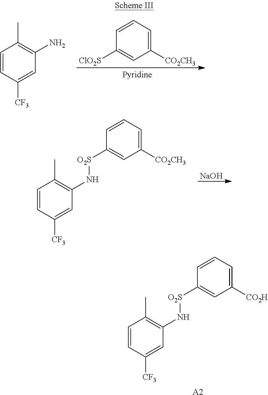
[CF3]C1=CC(N[O2S]C2=CC([CO2H])=CC=C2)=C(C)C=C1.[A2].C1=CC([ClO2S])=CC([CO2CH3])=C1.[CF3]C1=CC(N)=C(C)C=C1.[NaOH].[CF3]C1=CC(N[O2S]C2=CC([CO2CH3])=CC=C2)=C(C)C=C1
